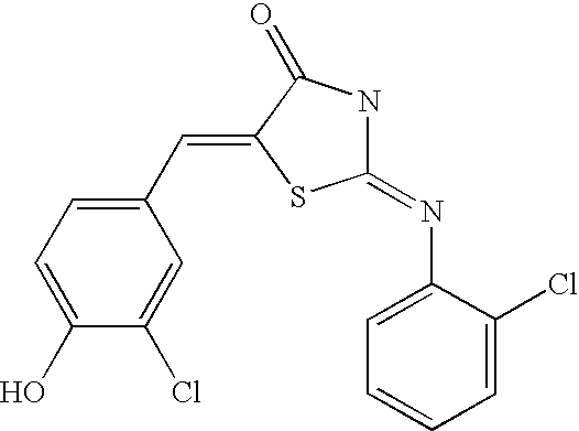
C1(O)=CC=C(C=C2C(=O)NC(=NC3=CC=CC=C3Cl)S2)C=C1Cl
